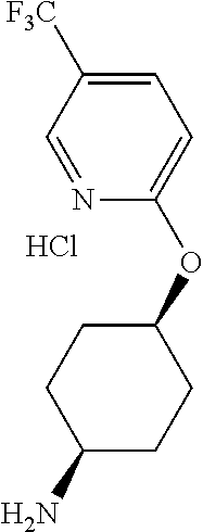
Cl.C1([F3C])=CC=C(OC2CCC(N)CC2)N=C1
